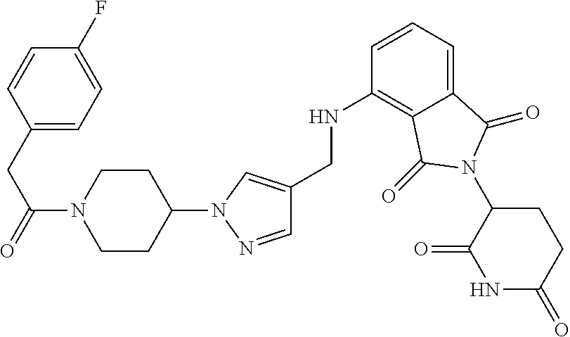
C1(CNC2=C3C(=CC=C2)C(=O)N(C2C(=O)NC(=O)CC2)C3=O)=CN(C2CCN(C(=O)CC3=CC=C(F)C=C3)CC2)N=C1
